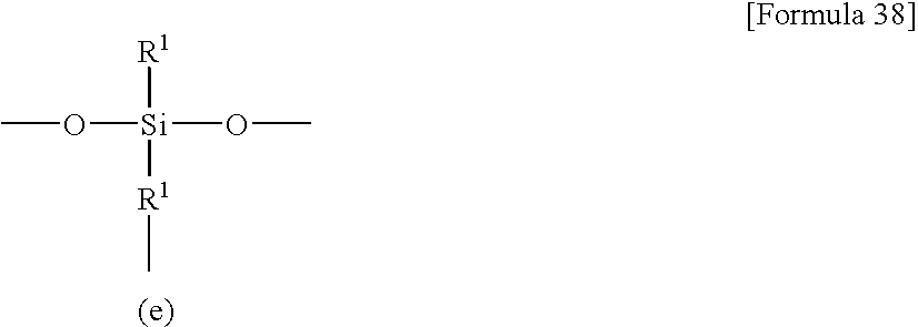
CO[Si](OC)([R1])[R1]C
